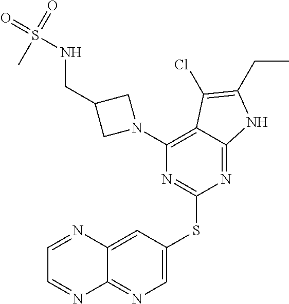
C1=C(SC2=NC(N3CC(CNS(=O)(=O)C)C3)=C3C(=N2)NC(CC)=C3Cl)C=C2C(=N1)N=CC=N2
